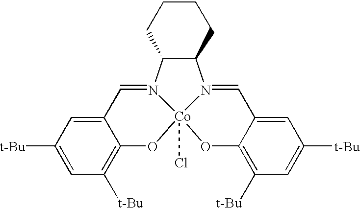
C1CC2C(CC1)N1=CC3=CC([t-Bu])=CC([t-Bu])=C3O[Co]13(Cl)N2=CC1=CC([t-Bu])=CC([t-Bu])=C1O3
